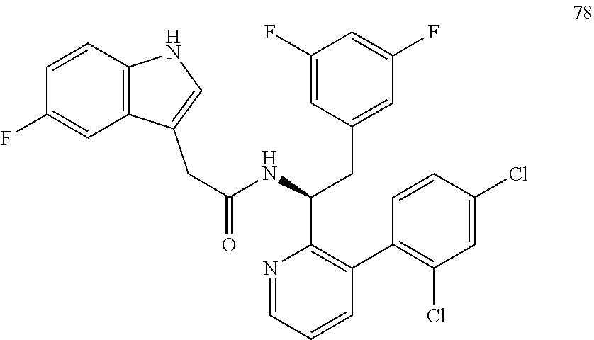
N1=CC=CC(C2=C(Cl)C=C(Cl)C=C2)=C1C(NC(=O)CC1=CNC2=C1C=C(F)C=C2)CC1=CC(F)=CC(F)=C1
